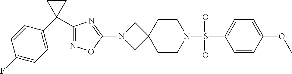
C12(CCN(S(=O)(C3=CC=C(OC)C=C3)=O)CC1)CN(C1=NC(C3(C4=CC=C(F)C=C4)CC3)=NO1)C2
